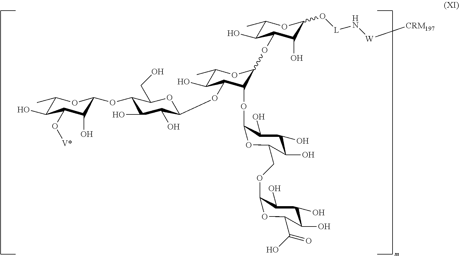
C1(C)C(O)C(O[V*])C(O)C(OC2C(O)C(O)C(OC3C(O)C(C)OC(OC4C(O)C(C)OC(O[L]N[W][CRM197])C4O)C3OC3OC(COC4OC(C(O)=O)C(O)C(O)C4O)C(O)C(O)C3O)OC2CO)O1
